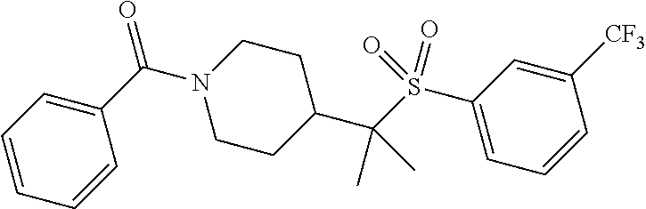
C1=CC=CC(C(N2CCC(C(S(C3=CC=CC([CF3])=C3)(=O)=O)(C)C)CC2)=O)=C1
